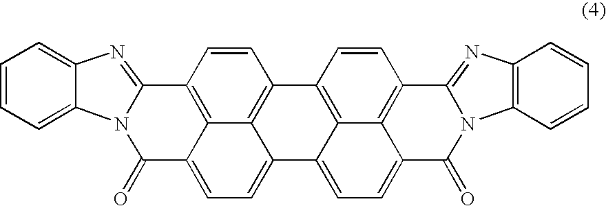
C1(=O)C2=CC=C3C4=C(C=CC(=C24)C2=NC4=CC=CC=C4N12)C1=C2C3=CC=C3C2=C(C=C1)C1=NC2=C(C=CC=C2)N1C3=O
